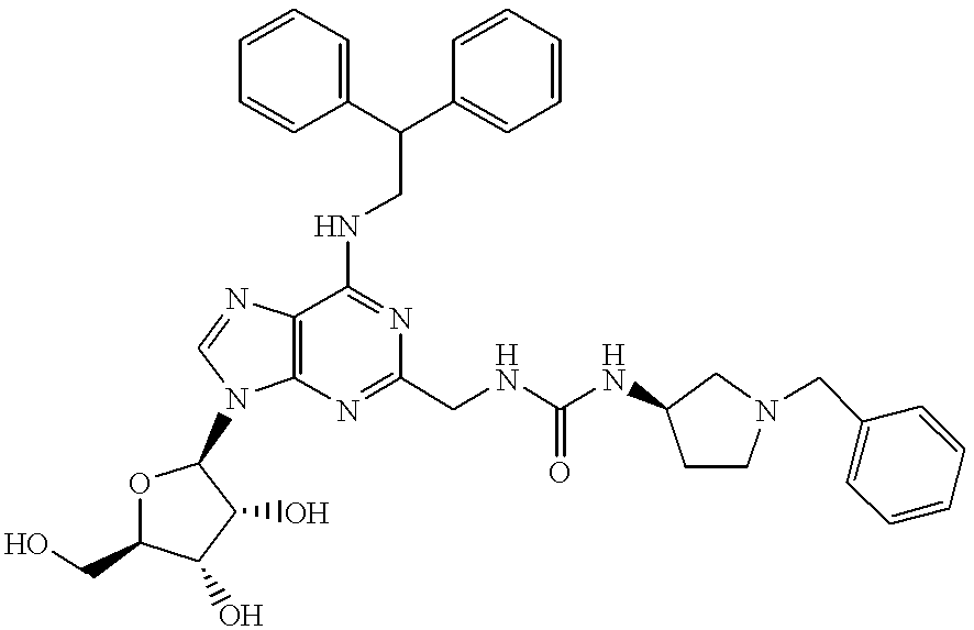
C12=C(N=C(CNC(=O)NC3CCN(CC4=CC=CC=C4)C3)N=C1NCC(C1=CC=CC=C1)C1=CC=CC=C1)N(C1OC(CO)C(O)C1O)C=N2
